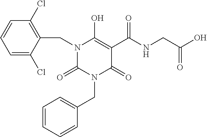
C(N1C(=O)N(CC2=CC=CC=C2)C(=O)C(C(NCC(O)=O)=O)=C1O)C1=C(Cl)C=CC=C1Cl
